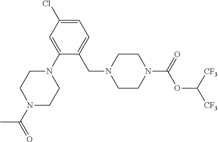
C1=C(Cl)C=C(N2CCN(C(=O)C)CC2)C(CN2CCN(C(=O)OC([CF3])[CF3])CC2)=C1
